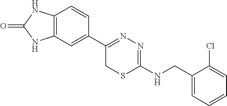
C12=C(C=C(C3=NN=C(NCC4=CC=CC=C4Cl)SC3)C=C1)NC(=O)N2
